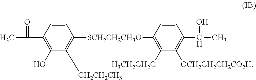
C1=CC([SCH2CH2CH3O]C2=C([H3CH2CH2C])C([OCH2CH2CH2CO2H])=C(C(C)O)C=C2)=C([CH2CH2CH3])C(O)=C1C(C)=O
